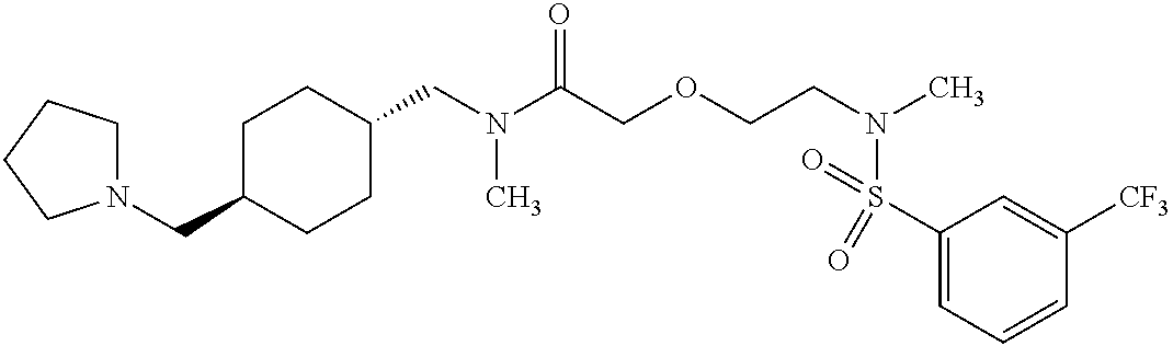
C(N(C(COCCN(C)S(=O)(C1=CC=CC([CF3])=C1)=O)=O)C)C1CCC(CN2CCCC2)CC1
